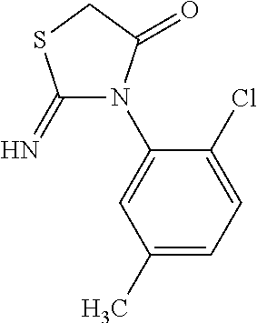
C1(=N)N(C2=CC(C)=CC=C2Cl)C(=O)CS1
